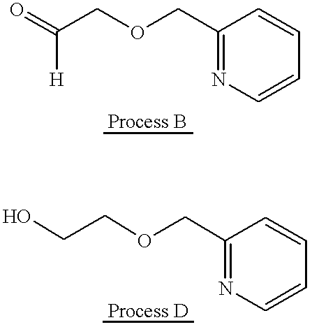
O=C(COCC1=NC=CC=C1)[H].OCCOCC1=NC=CC=C1
